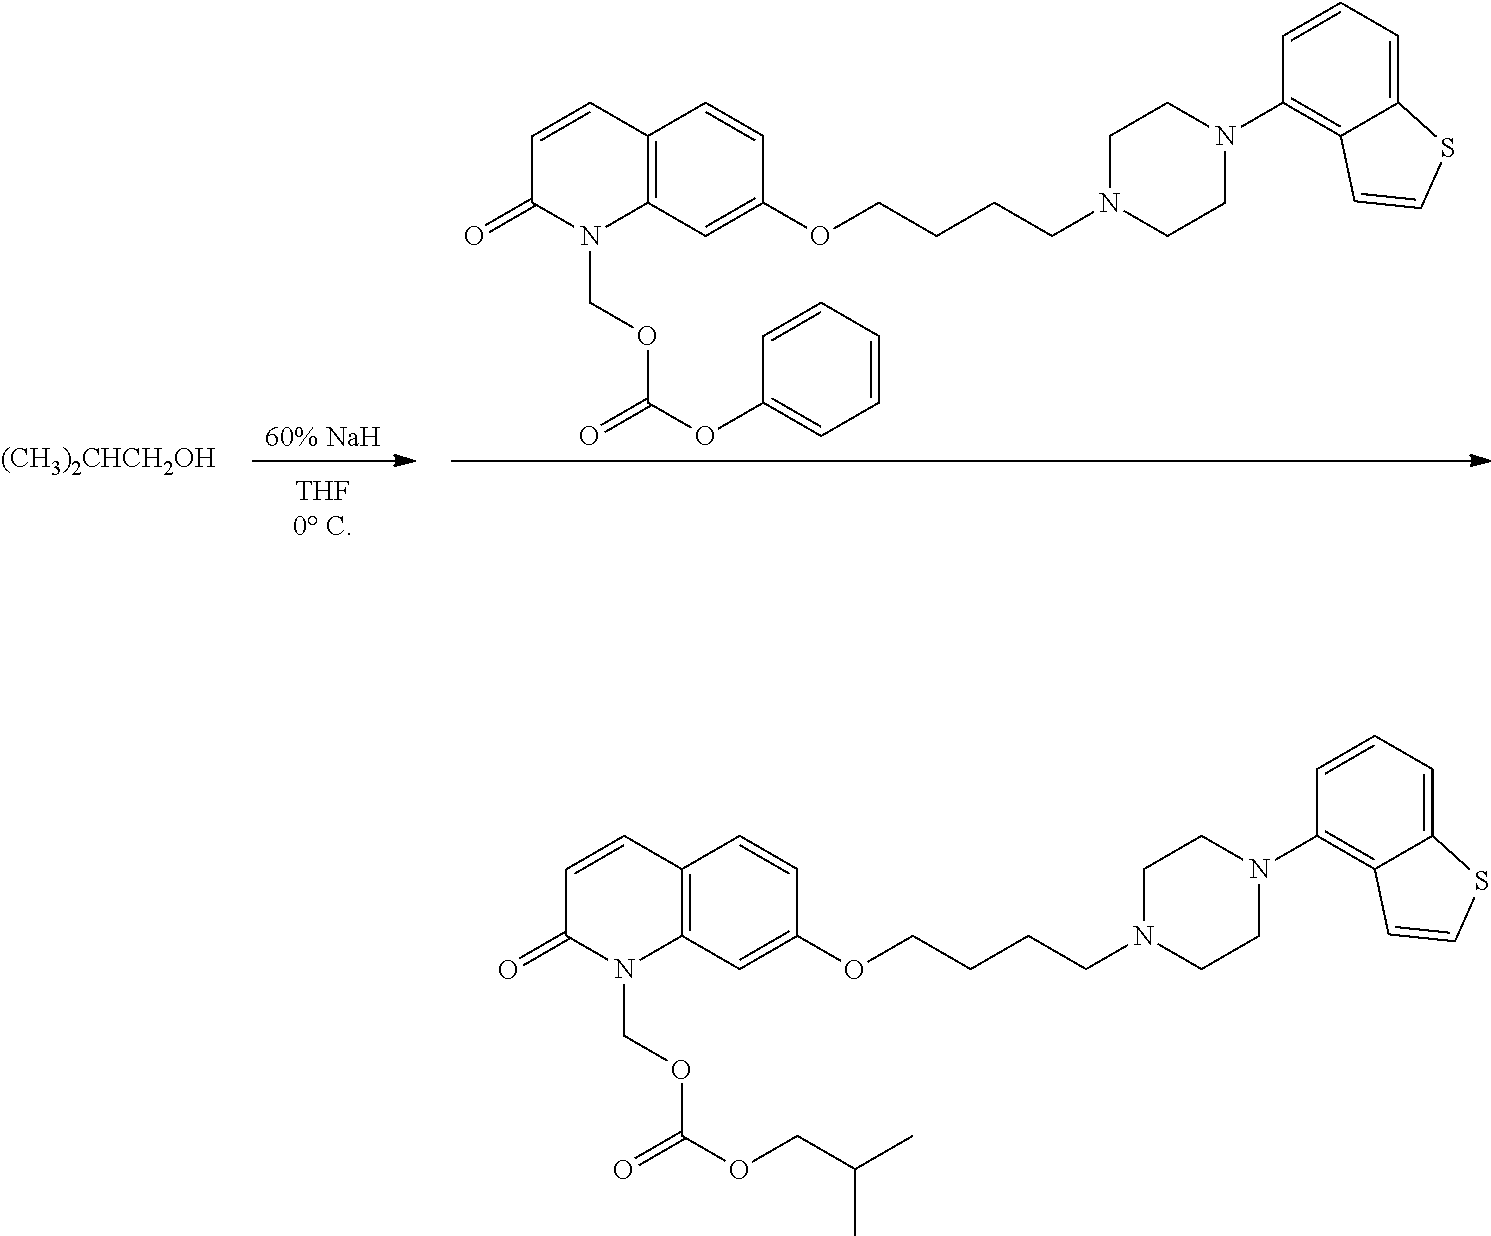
[60% NaH].C12=C(C=C(OCCCCN3CCN(C4=C5C(=CC=C4)SC=C5)CC3)C=C1)N(COC(OC1=CC=CC=C1)=O)C(=O)C=C2.[(CH3)2CHCH2OH].C12=C(C=C(OCCCCN3CCN(C4=C5C(=CC=C4)SC=C5)CC3)C=C1)N(COC(OCC(C)C)=O)C(=O)C=C2
